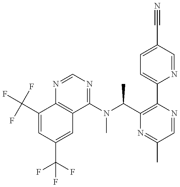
C1(C(F)(F)F)=CC(C(F)(F)F)=CC2=C1N=CN=C2N(C(C1=C(C2=CC=C(C#N)C=N2)N=CC(C)=N1)C)C
